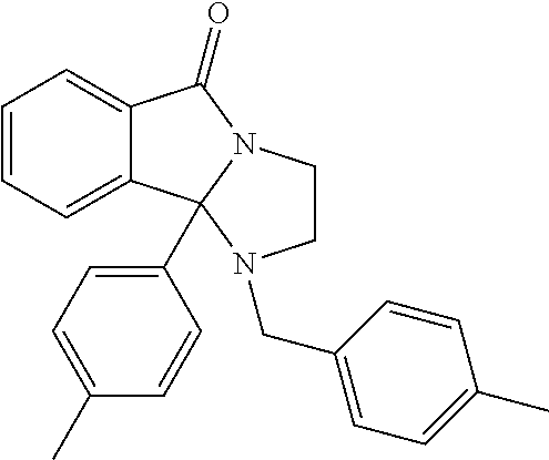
C12=CC=CC=C1C1(C3=CC=C(C)C=C3)N(C2=O)CCN1CC1=CC=C(C)C=C1
